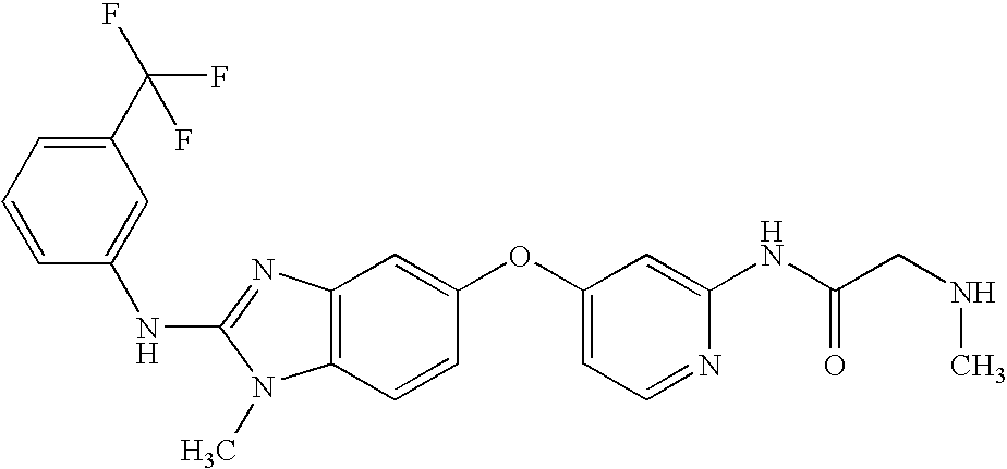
C1(C(F)(F)F)=CC=CC(NC2=NC3=C(N2C)C=CC(OC2=CC=NC(NC(CNC)=O)=C2)=C3)=C1
